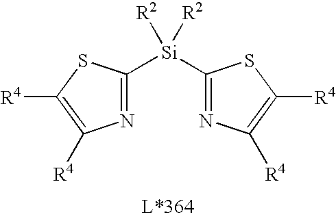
C1([Si]([R2])([R2])C2=NC([R4])=C([R4])S2)=NC([R4])=C([R4])S1
